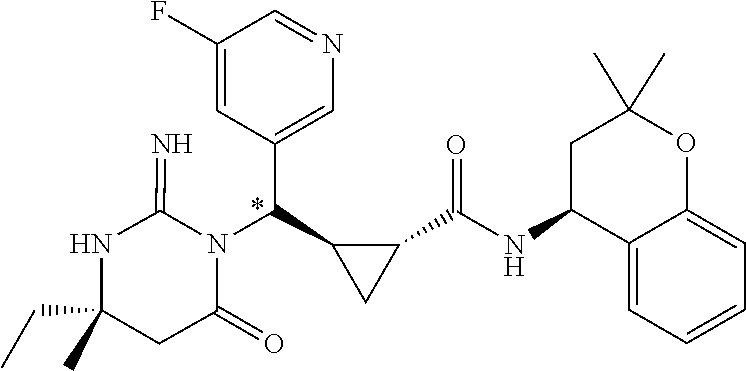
N1C(CC)(C)CC(=O)N(C(C2=CN=CC(F)=C2)C2C(C(NC3C4=CC=CC=C4OC(C)(C)C3)=O)C2)C1=N
